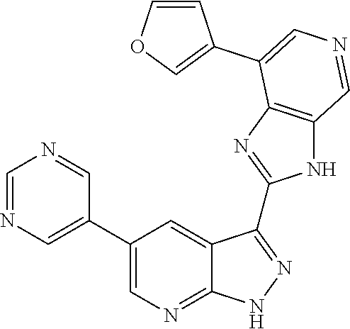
C1=NC=C(C2=CN=C3C(=C2)C(C2=NC4=C(N2)C=NC=C4C2=COC=C2)=NN3)C=N1
